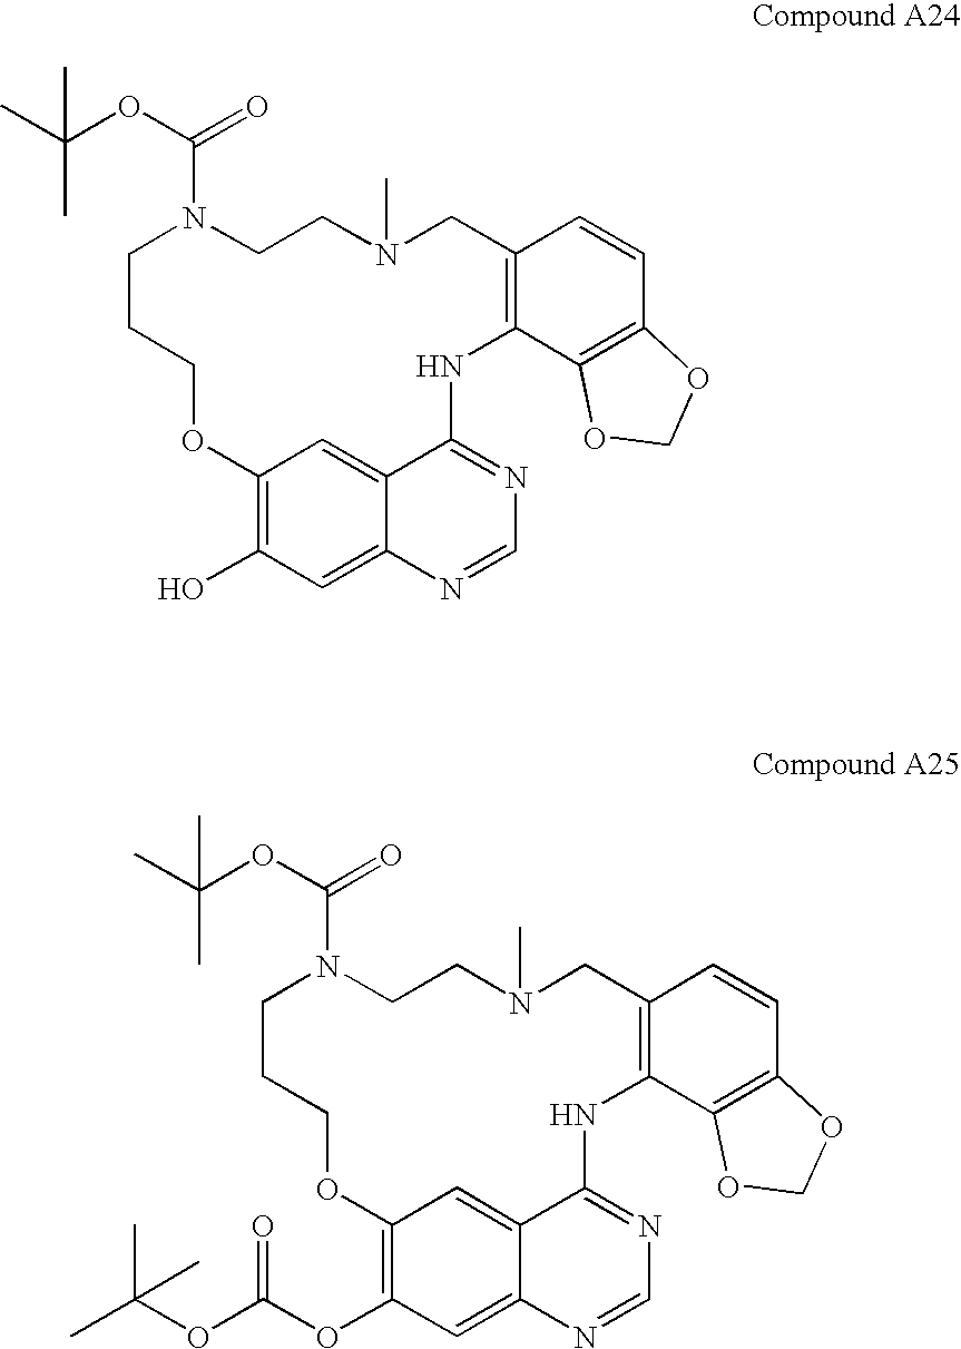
N1(C(OC(C)(C)C)=O)CCN(C)CC2=C(C3=C(C=C2)OCO3)NC2=NC=NC3=CC(OC(=O)OC(C)(C)C)=C(OCCC1)C=C23.N1(C(=O)OC(C)(C)C)CCN(C)CC2=C(C3=C(C=C2)OCO3)NC2=NC=NC3=CC(O)=C(OCCC1)C=C23
